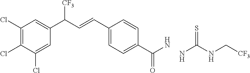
C1(Cl)=C(Cl)C(Cl)=CC(C(C=CC2=CC=C(C(N)=O)C=C2)[CF3])=C1.NC(NC[CF3])=S
